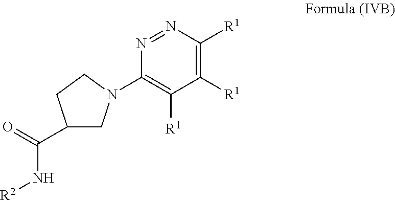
N1=NC([R1])=C([R1])C([R1])=C1N1CC(C(=O)N[R2])CC1
